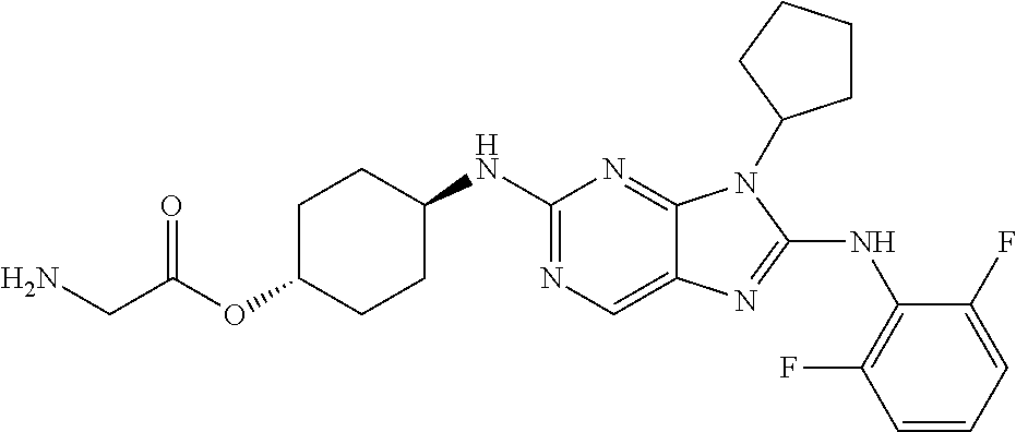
N1=C(NC2CCC(OC(=O)CN)CC2)N=C2C(=C1)N=C(NC1=C(F)C=CC=C1F)N2C1CCCC1
